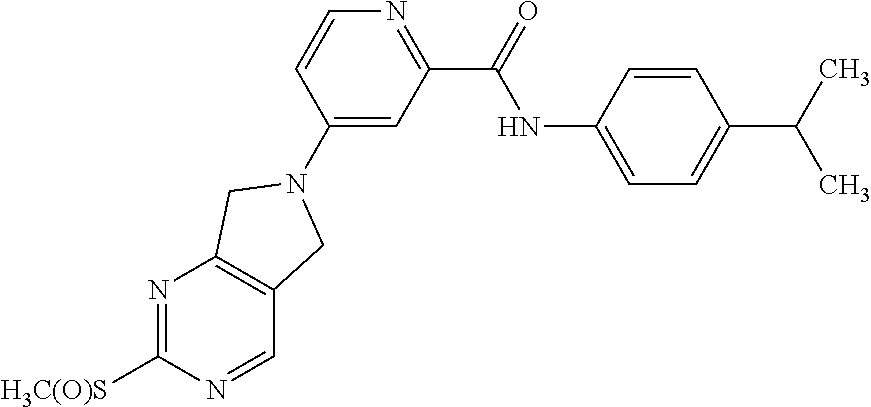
N1=C([H3C(O)S])N=CC2=C1CN(C1=CC(C(=O)NC3=CC=C(C(C)C)C=C3)=NC=C1)C2
